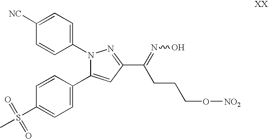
C1(C2=CC(C(=NO)CCCO[NO2])=NN2C2=CC=C([NC])C=C2)=CC=C(S(C)(=O)=O)C=C1
